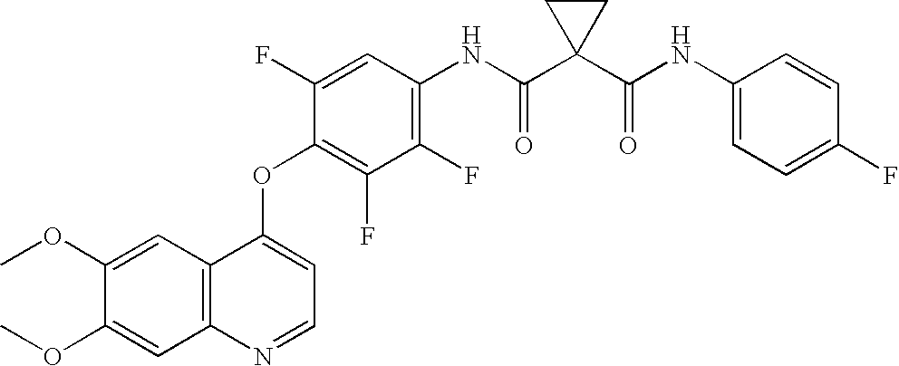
C12=C(C=C(OC)C(OC)=C1)C(OC1=C(F)C(F)=C(NC(C3(C(NC4=CC=C(F)C=C4)=O)CC3)=O)C=C1F)=CC=N2
